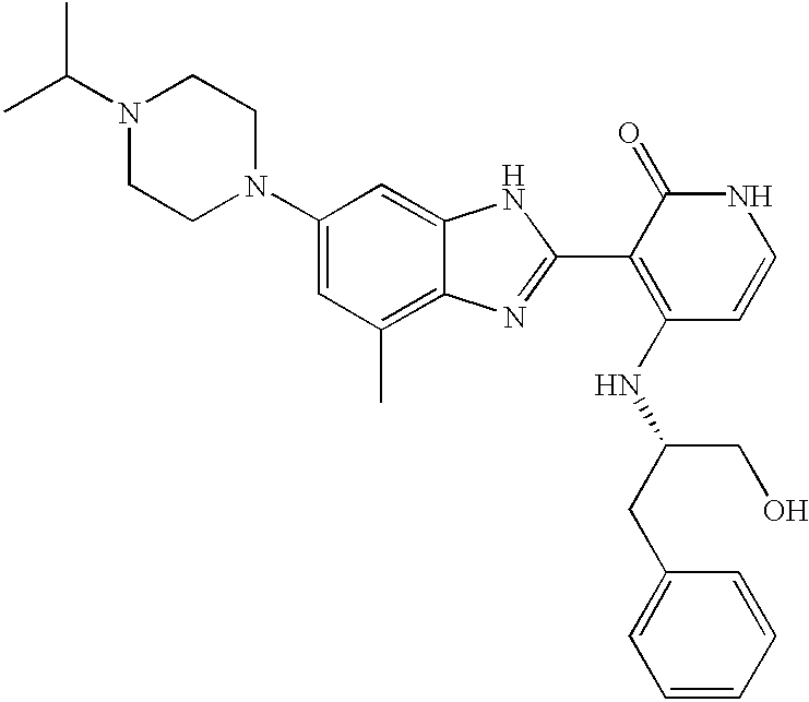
C1(N2CCN(C(C)C)CC2)=CC(C)=C2C(=C1)NC(C1=C(NC(CC3=CC=CC=C3)CO)C=CNC1=O)=N2
